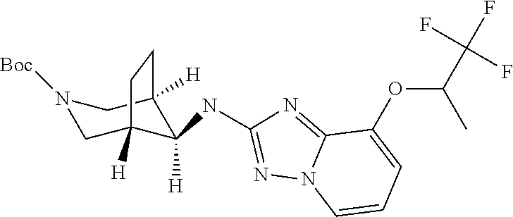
N1([Boc])CC2([H])C(NC3=NN4C(=N3)C(OC(C(F)(F)F)C)=CC=C4)([H])C([H])(C1)CC2
